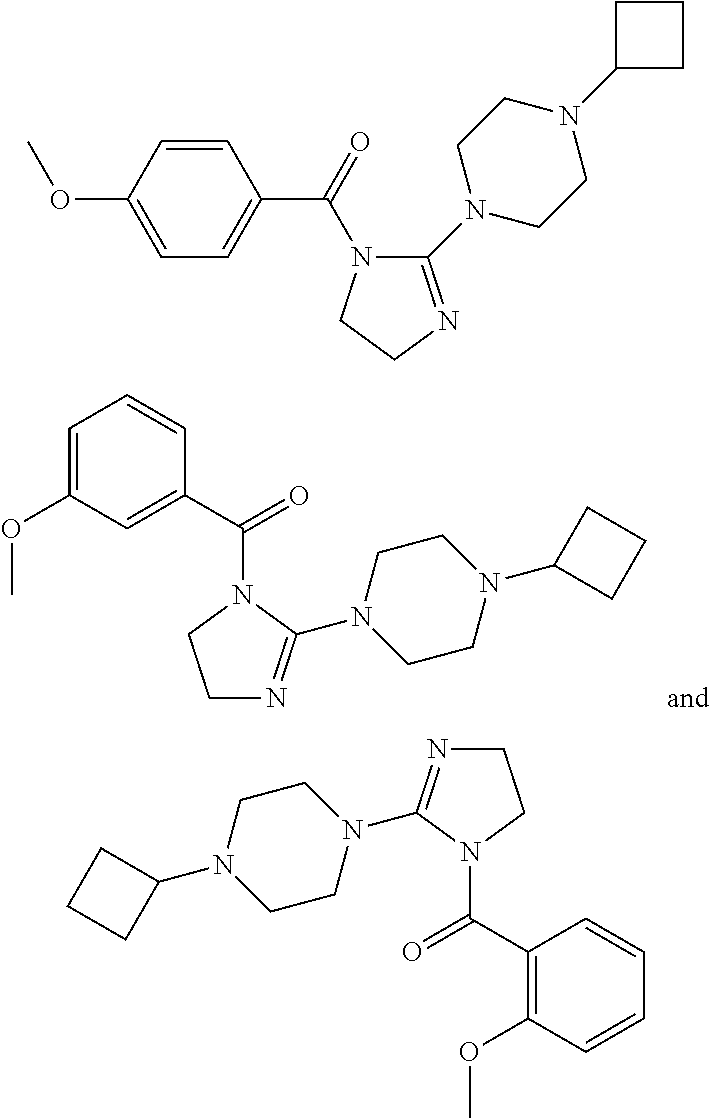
C1N=C(N2CCN(C3CCC3)CC2)N(C(C2=CC(OC)=CC=C2)=O)C1.C1=CC(OC)=CC=C1C(=O)N1C(N2CCN(C3CCC3)CC2)=NCC1.C1N=C(N2CCN(C3CCC3)CC2)N(C(C2=C(OC)C=CC=C2)=O)C1
